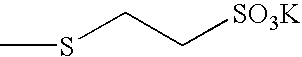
C(CSC)[SO3K]
